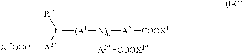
[R1]N([A2][X1OOC])[(A1][N)n]([A2][COOX1])[A2][COOX1]
